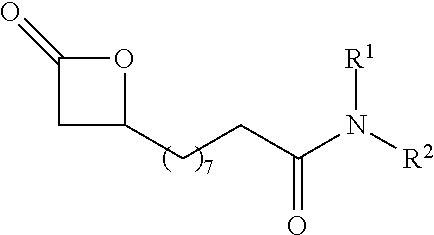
C1C(=O)OC1CCC(N([R2])[R1])=O
